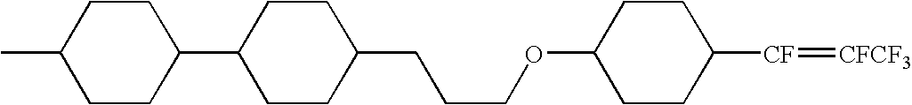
C1CC([CF]=[CFCF3])CCC1OCCCC1CCC(C2CCC(C)CC2)CC1
